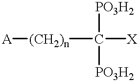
[PO3H2]C([PO3H2])([X])[(CH2)n][A]
